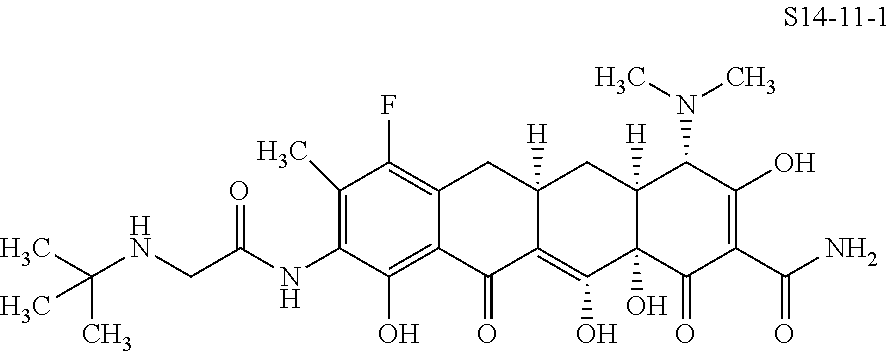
C1(C)=C(NC(CNC(C)(C)C)=O)C(O)=C2C(=C1F)CC1([H])C(=C(O)C3(O)C([H])(C1)C(N(C)C)C(O)=C(C(N)=O)C3=O)C2=O
